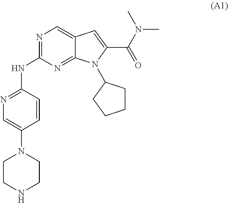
C1CNCCN1C1=CN=C(NC2=NC=C3C(=N2)N(C2CCCC2)C(C(N(C)C)=O)=C3)C=C1
